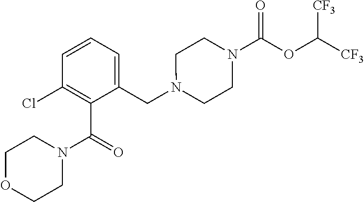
C1(CN2CCN(C(OC([CF3])[CF3])=O)CC2)=CC=CC(Cl)=C1C(=O)N1CCOCC1
